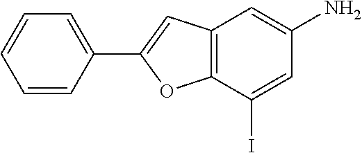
C12=C(C(I)=CC(N)=C1)OC(C1=CC=CC=C1)=C2
